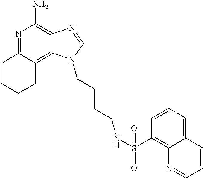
N1=C2C(=C3C(=C1N)N=CN3CCCCNS(C1=C3C(=CC=C1)C=CC=N3)(=O)=O)CCCC2
